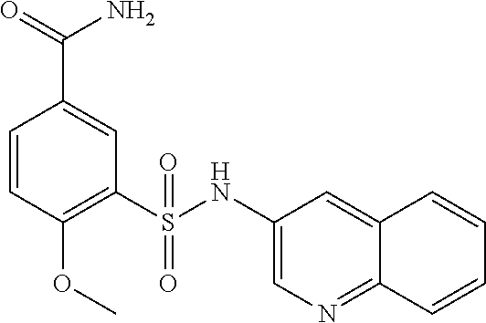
C1=CC(OC)=C(S(=O)(=O)NC2=CN=C3C(=C2)C=CC=C3)C=C1C(=O)N
